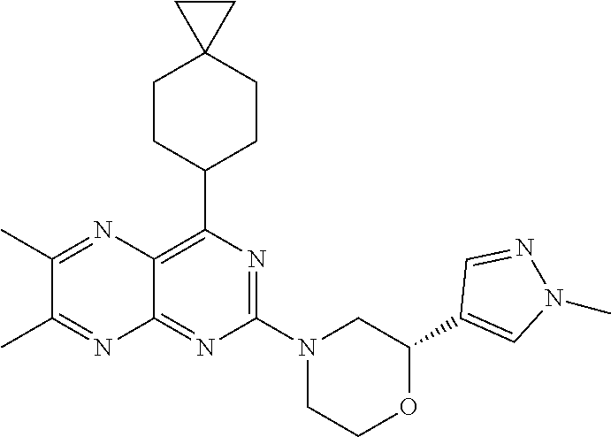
C12=C(C3CCC4(CC3)CC4)N=C(N3CCOC(C4=CN(C)N=C4)C3)N=C1N=C(C)C(C)=N2
